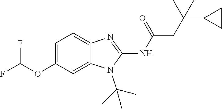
C1=C(OC(F)F)C=C2C(=C1)N=C(NC(=O)CC(C1CC1)(C)C)N2C(C)(C)C
